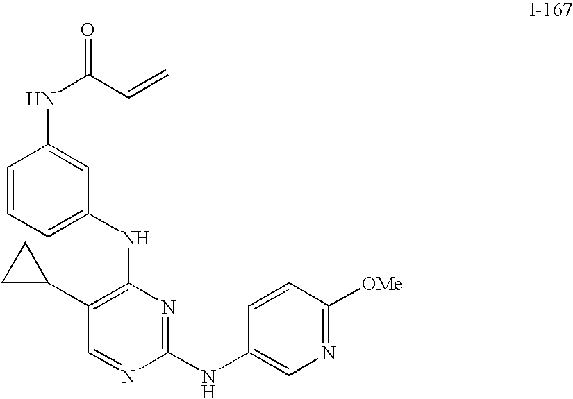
C1=CC(NC(C=C)=O)=CC(NC2=C(C3CC3)C=NC(NC3=CN=C([OMe])C=C3)=N2)=C1
